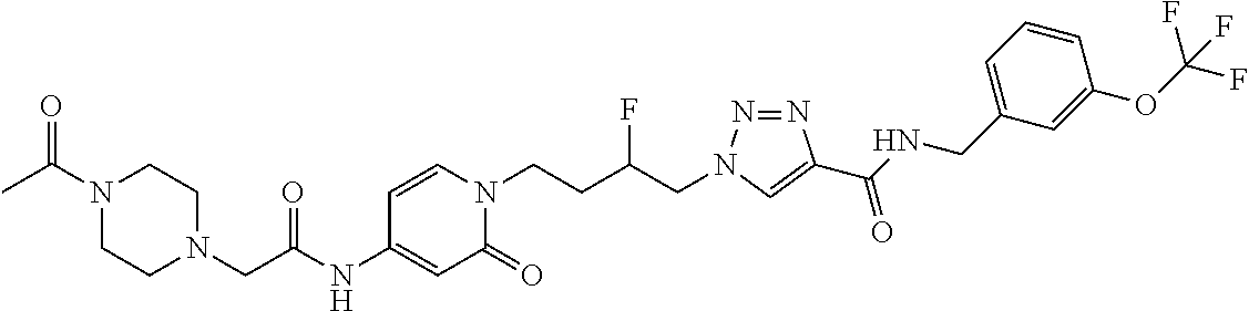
C(C(NC1=CC(=O)N(CCC(CN2N=NC(C(NCC3=CC=CC(OC(F)(F)F)=C3)=O)=C2)F)C=C1)=O)N1CCN(C(C)=O)CC1
